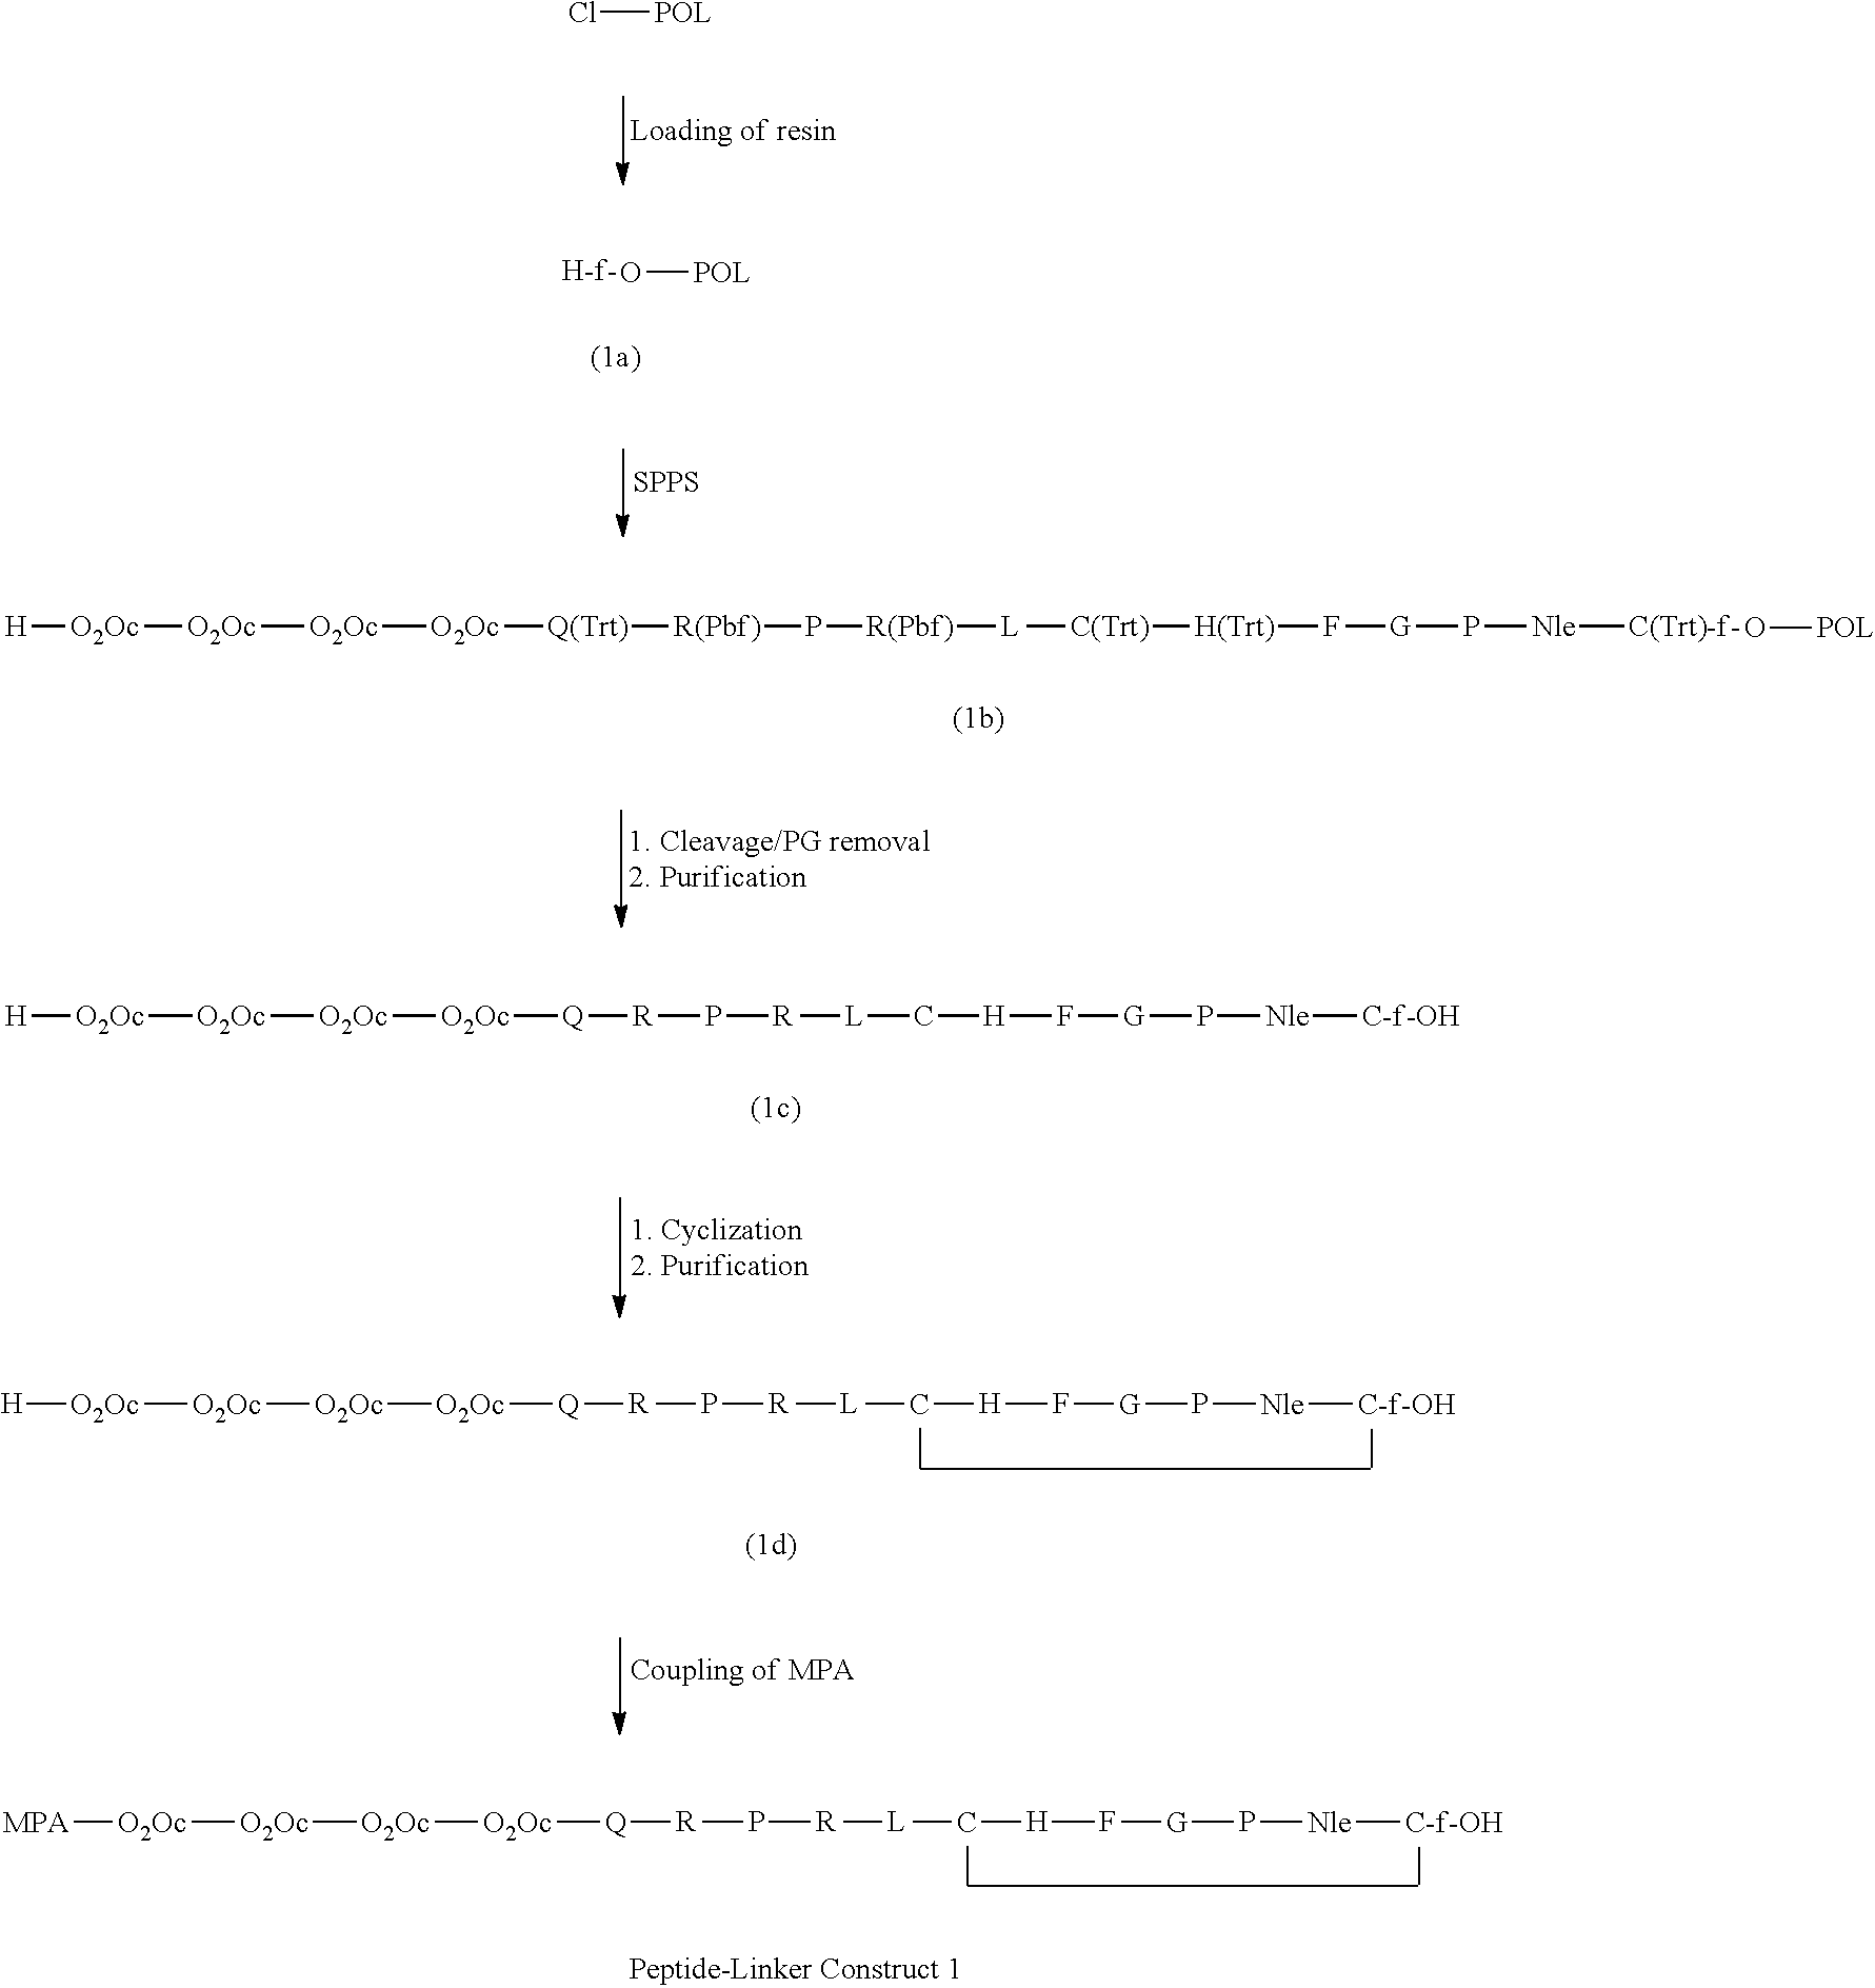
Cl[POL].[H-f-].[SPPS].O[POL].P([Nle][C-f-OH])[G]F[H]C[L][R]P[R][Q][O2Oc][O2Oc][O2Oc][O2Oc][H].P([Nle][C-f-OH])[G]F[H]C[L][R]P[R][Q][O2Oc][O2Oc][O2Oc][O2Oc][H].P([Nle][C-f-OH])[G]F[H]C[L][R]P[R][Q][O2Oc][O2Oc][O2Oc][O2Oc][MPA].[H][O2Oc][O2Oc][O2Oc][O2Oc][Q(Trt)][R(Pbf)]P[R(Pbf)][L][C(Trt)][H(Trt)]F[G]P[Nle][C(Trt)-f-].O[POL]
